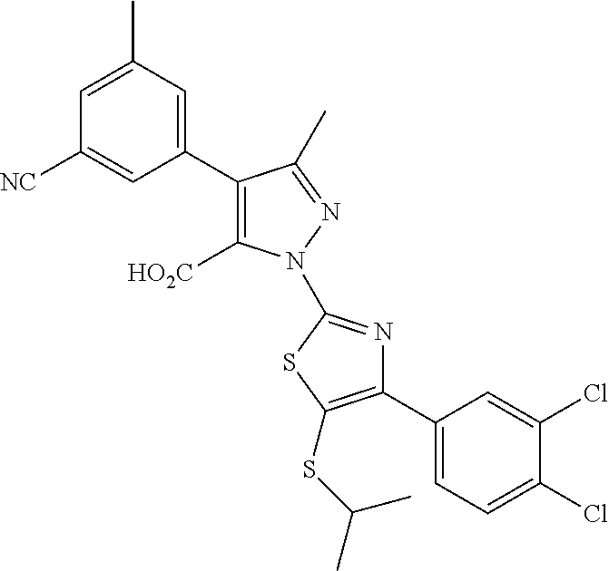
C1(C2=C([HO2C])N(C3=NC(C4=CC=C(Cl)C(Cl)=C4)=C(SC(C)C)S3)N=C2C)=CC(C)=CC([NC])=C1
